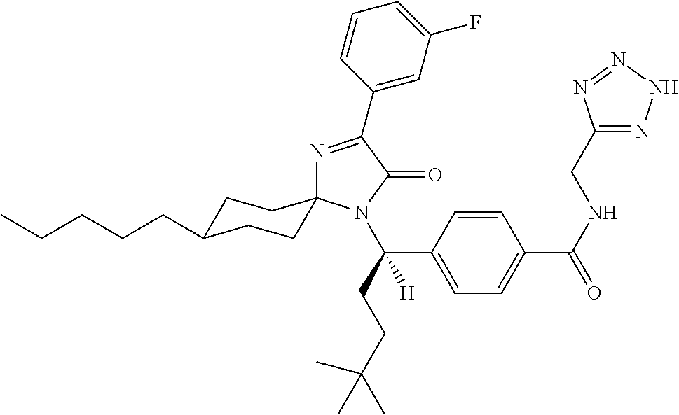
N1=C(C2=CC(F)=CC=C2)C(=O)N(C(CCC(C)(C)C)(C2=CC=C(C(NCC3=NNN=N3)=O)C=C2)[H])C12CCC(CCCCC)CC2
